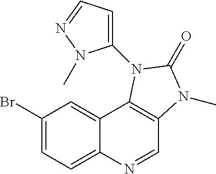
C1(Br)=CC=C2C(=C1)C1=C(C=N2)N(C)C(=O)N1C1=CC=NN1C
